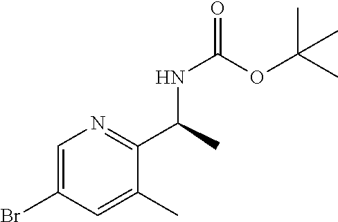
C1=C(Br)C=C(C)C(C(NC(OC(C)(C)C)=O)C)=N1
